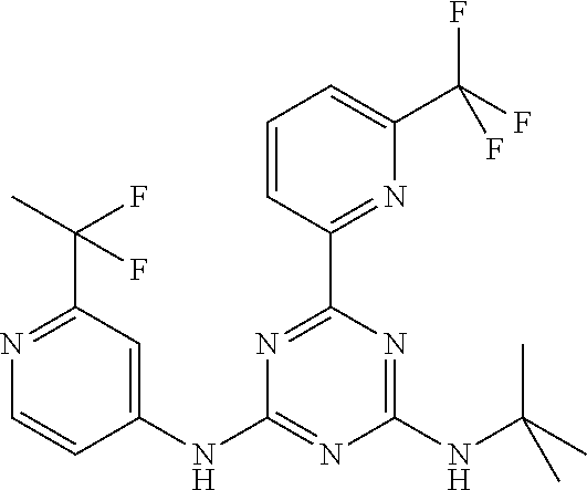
C1=CC(C2=NC(NC3=CC(C(C)(F)F)=NC=C3)=NC(NC(C)(C)C)=N2)=NC(C(F)(F)F)=C1
